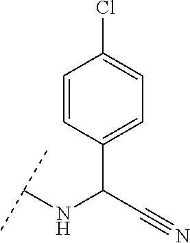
C1(C(C#N)NC(C)C)=CC=C(Cl)C=C1
